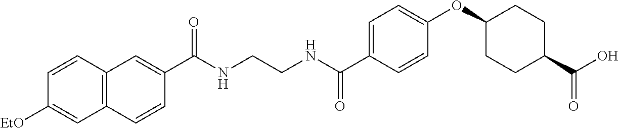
C(NCCNC(C1=CC=C(OC2CCC(C(=O)O)CC2)C=C1)=O)(=O)C1=CC2=C(C=C1)C=C([EtO])C=C2
